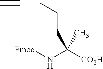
C(C(N[Fmoc])([CO2H])C)CCC#C
